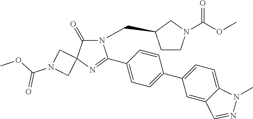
N1(CC2CCN(C(OC)=O)C2)C(=O)C2(N=C1C1=CC=C(C3=CC=C4C(=C3)C=NN4C)C=C1)CN(C(OC)=O)C2
